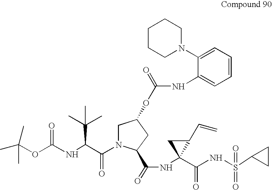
CC(OC(NC(C(N1CC(OC(NC2=CC=CC=C2N2CCCCC2)=O)CC1C(=O)NC1(C(=O)NS(=O)(C2CC2)=O)C(C=C)C1)=O)C(C)(C)C)=O)(C)C
